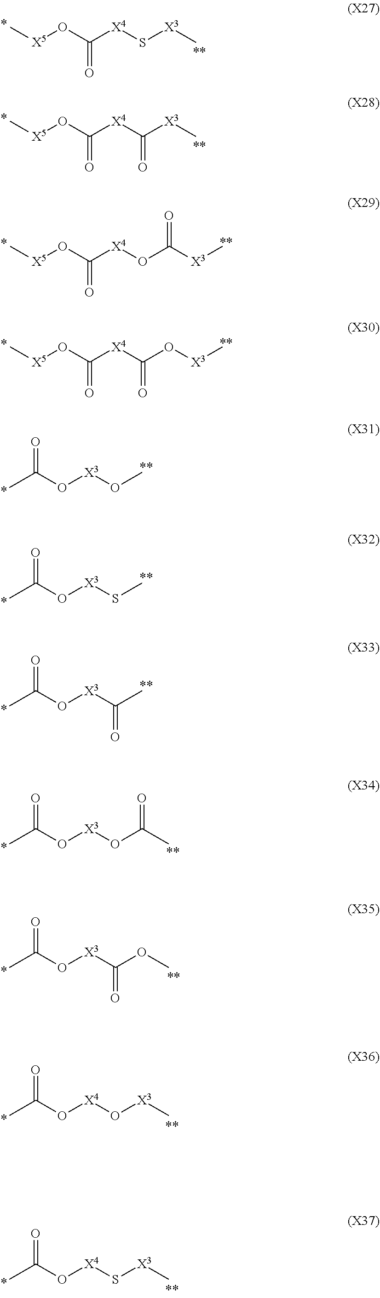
O([X3]OC)C(C)=O.C([X4]C([X3]C)=O)(O[X5]C)=O.C([X4]OC([X3]C)=O)(O[X5]C)=O.C([X4]C(O[X3]C)=O)(O[X5]C)=O.O([X3]SC)C(C)=O.O([X3]C(C)=O)C(C)=O.O([X3]OC(C)=O)C(C)=O.O([X3]C(OC)=O)C(C)=O.O([X4]O[X3]C)C(C)=O.O([X4]S[X3]C)C(C)=O.C([X4]S[X3]C)(O[X5]C)=O
